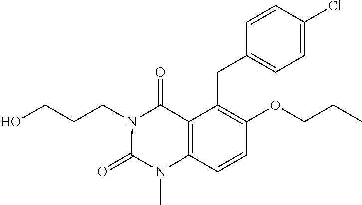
OCCCN1C(=O)N(C)C2=C(C1=O)C(CC1=CC=C(Cl)C=C1)=C(OCCC)C=C2
